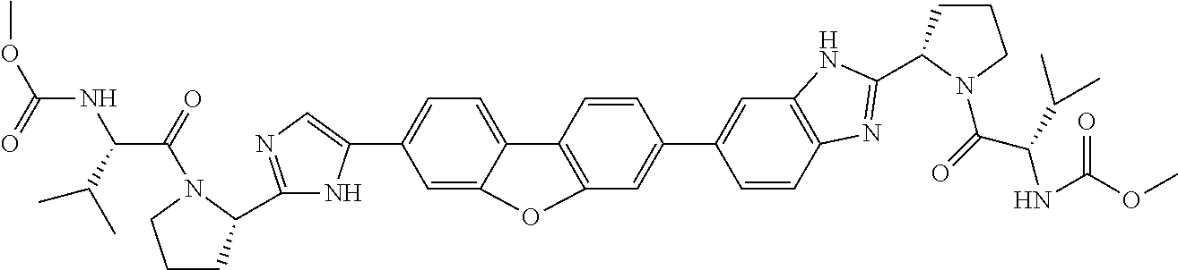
C12=CC=C(C3=CN=C(C4CCCN4C(=O)C(C(C)C)NC(=O)OC)N3)C=C1OC1=C2C=CC(C2=CC3=C(C=C2)N=C(C2CCCN2C(=O)C(C(C)C)NC(OC)=O)N3)=C1
